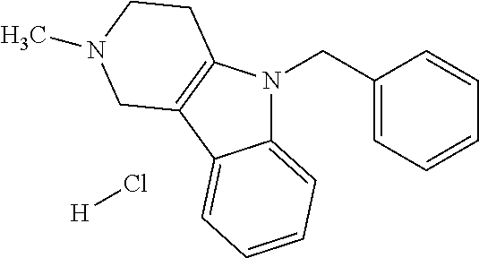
C12=CC=CC=C1C1=C(N2CC2=CC=CC=C2)CCN(C)C1.[H]Cl
